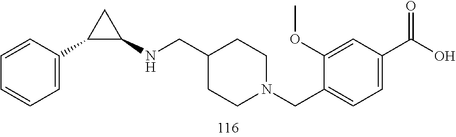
C1(C2CC2NCC2CCN(CC3=CC=C(C(O)=O)C=C3OC)CC2)=CC=CC=C1
